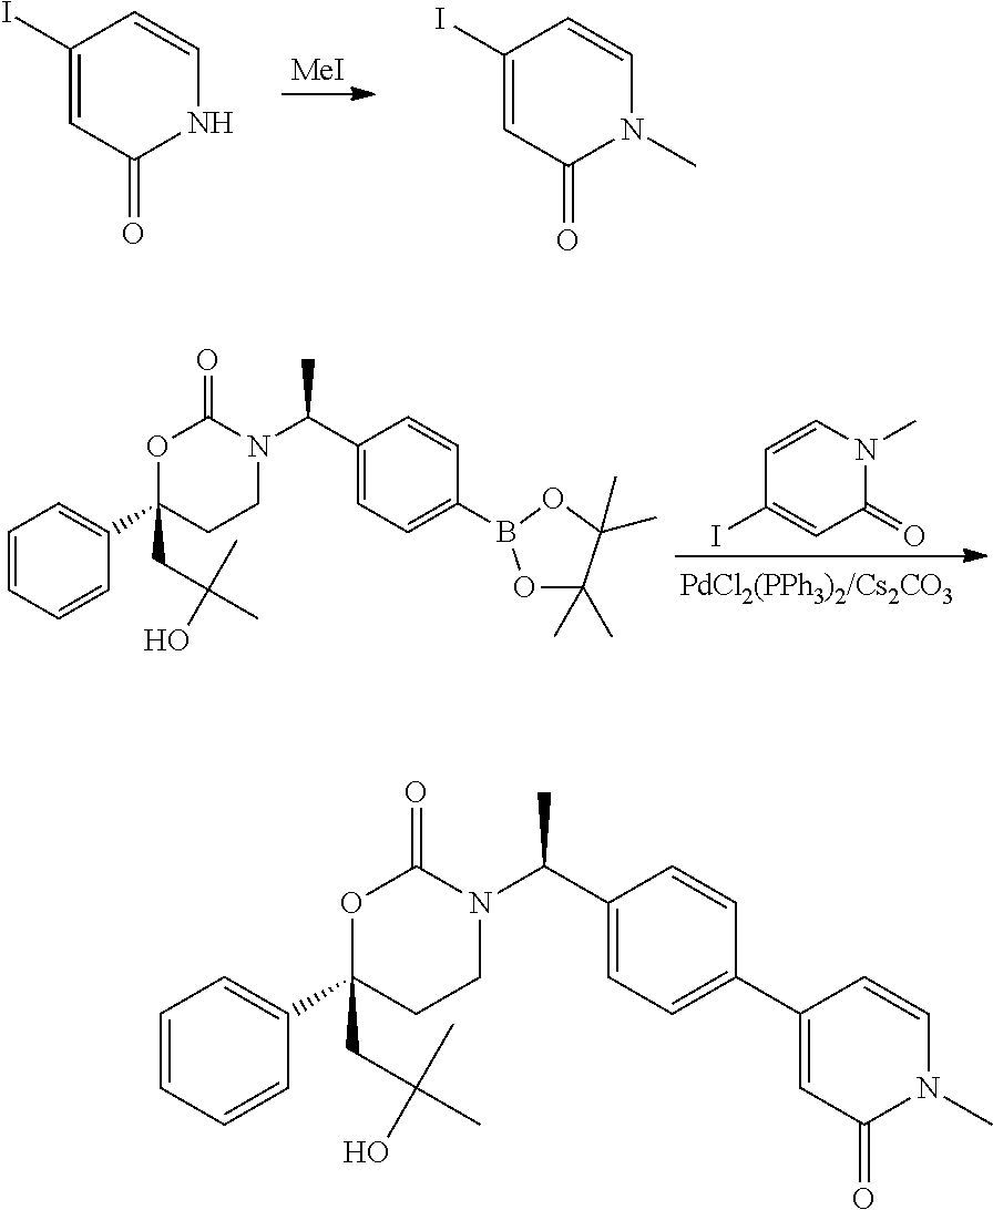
C1(I)=CC(=O)NC=C1.[MeI].C1(I)=CC(=O)N(C)C=C1.C1=CN(C)C(=O)C=C1I.C1=CC=CC(C2(CC(C)(O)C)CCN(C(C3=CC=C(B4OC(C)(C)C(C)(C)O4)C=C3)C)C(=O)O2)=C1.C1=CC=CC(C2(CC(C)(O)C)CCN(C(C3=CC=C(C4=CC(=O)N(C)C=C4)C=C3)C)C(=O)O2)=C1
